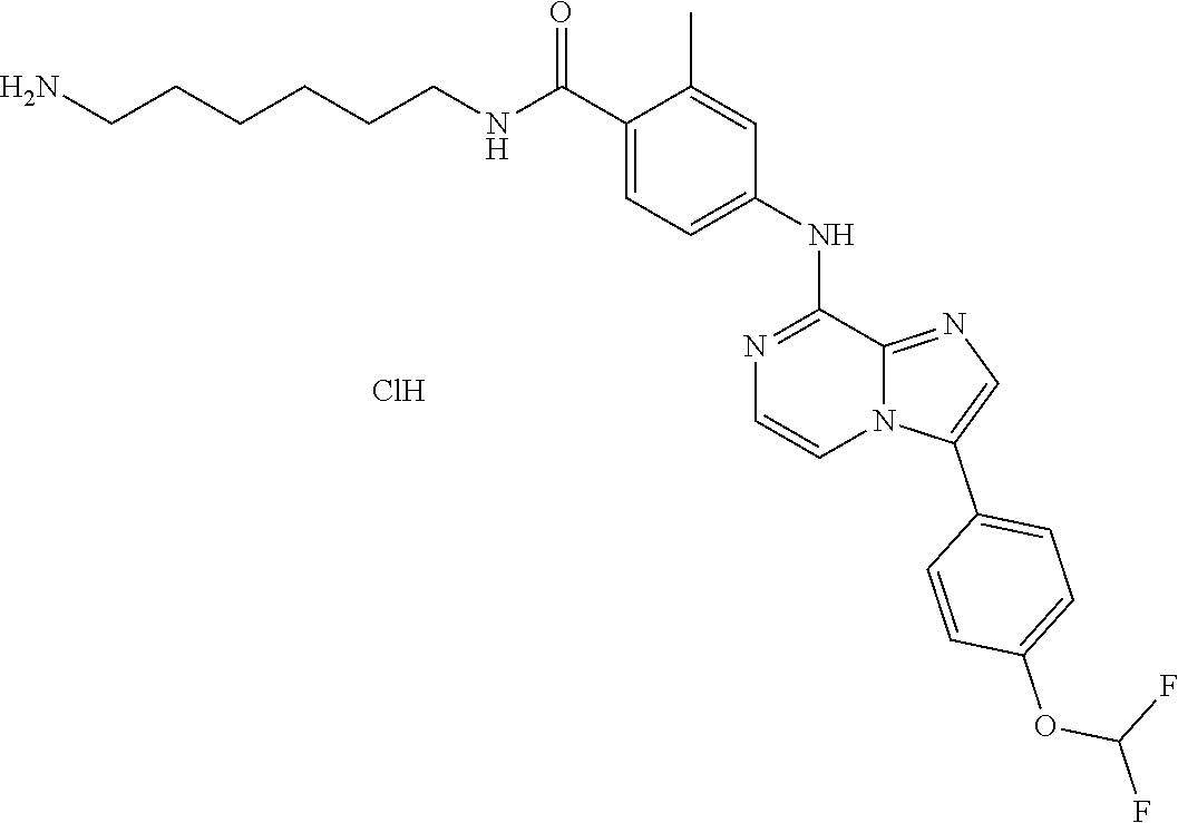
C12=NC=C(C3=CC=C(OC(F)F)C=C3)N1C=CN=C2NC1=CC=C(C(NCCCCCCN)=O)C(C)=C1.Cl
